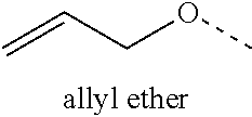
C=CCOC
